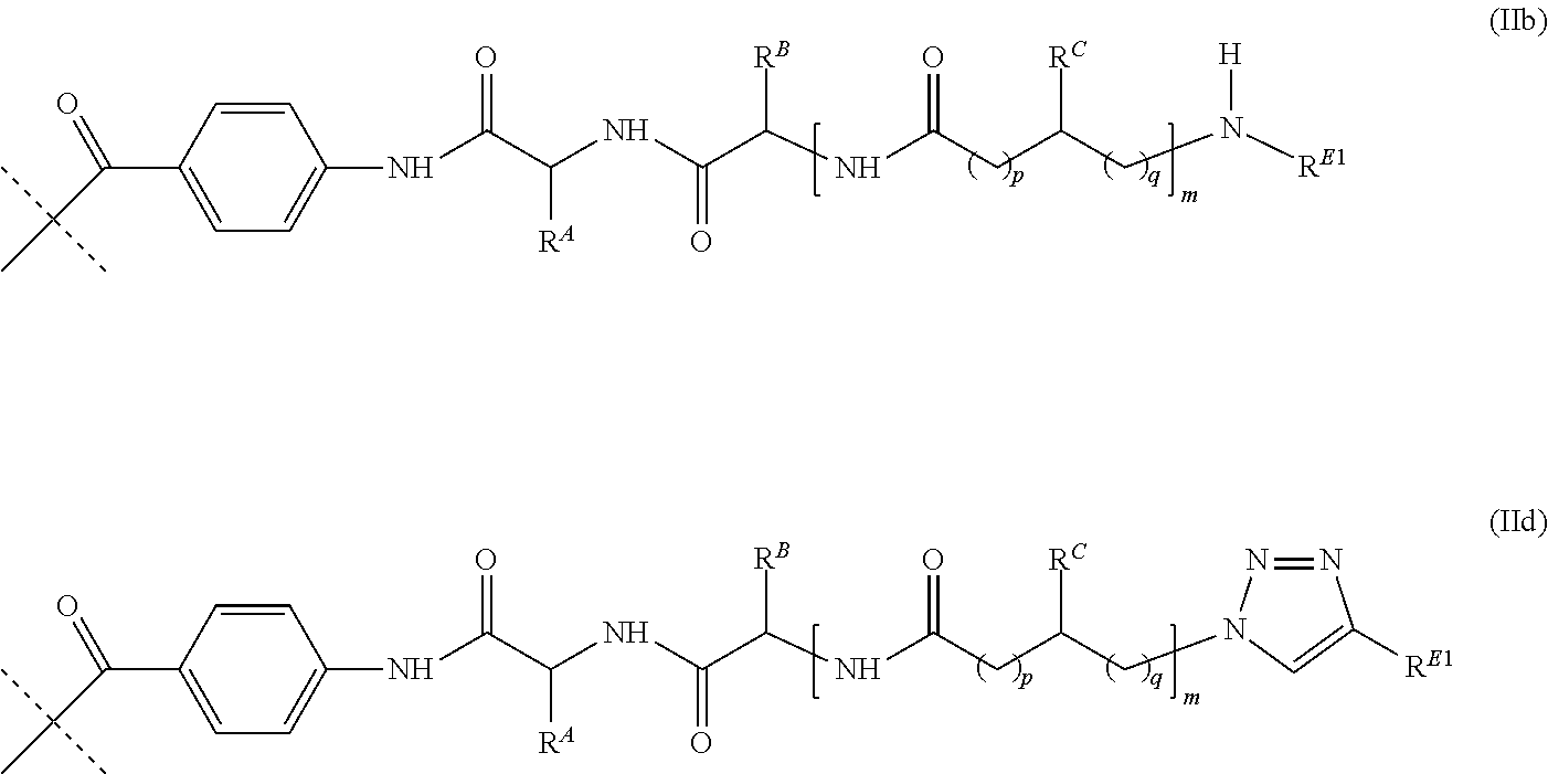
N(C(C(NC(C(NC(CC(CN([RE1])[H])[RC])=O)[RB])=O)[RA])=O)C1=CC=C(C(C(C)(C)C)=O)C=C1.N(C(C(NC(C(NC(CC(CN1N=NC([RE1])=C1)[RC])=O)[RB])=O)[RA])=O)C1=CC=C(C(C(C)(C)C)=O)C=C1
